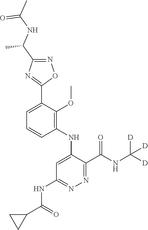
C1=C(C2=NC(C(NC(C)=O)C)=NO2)C(OC)=C(NC2=CC(NC(C3CC3)=O)=NN=C2C(NC([D])([D])[D])=O)C=C1
